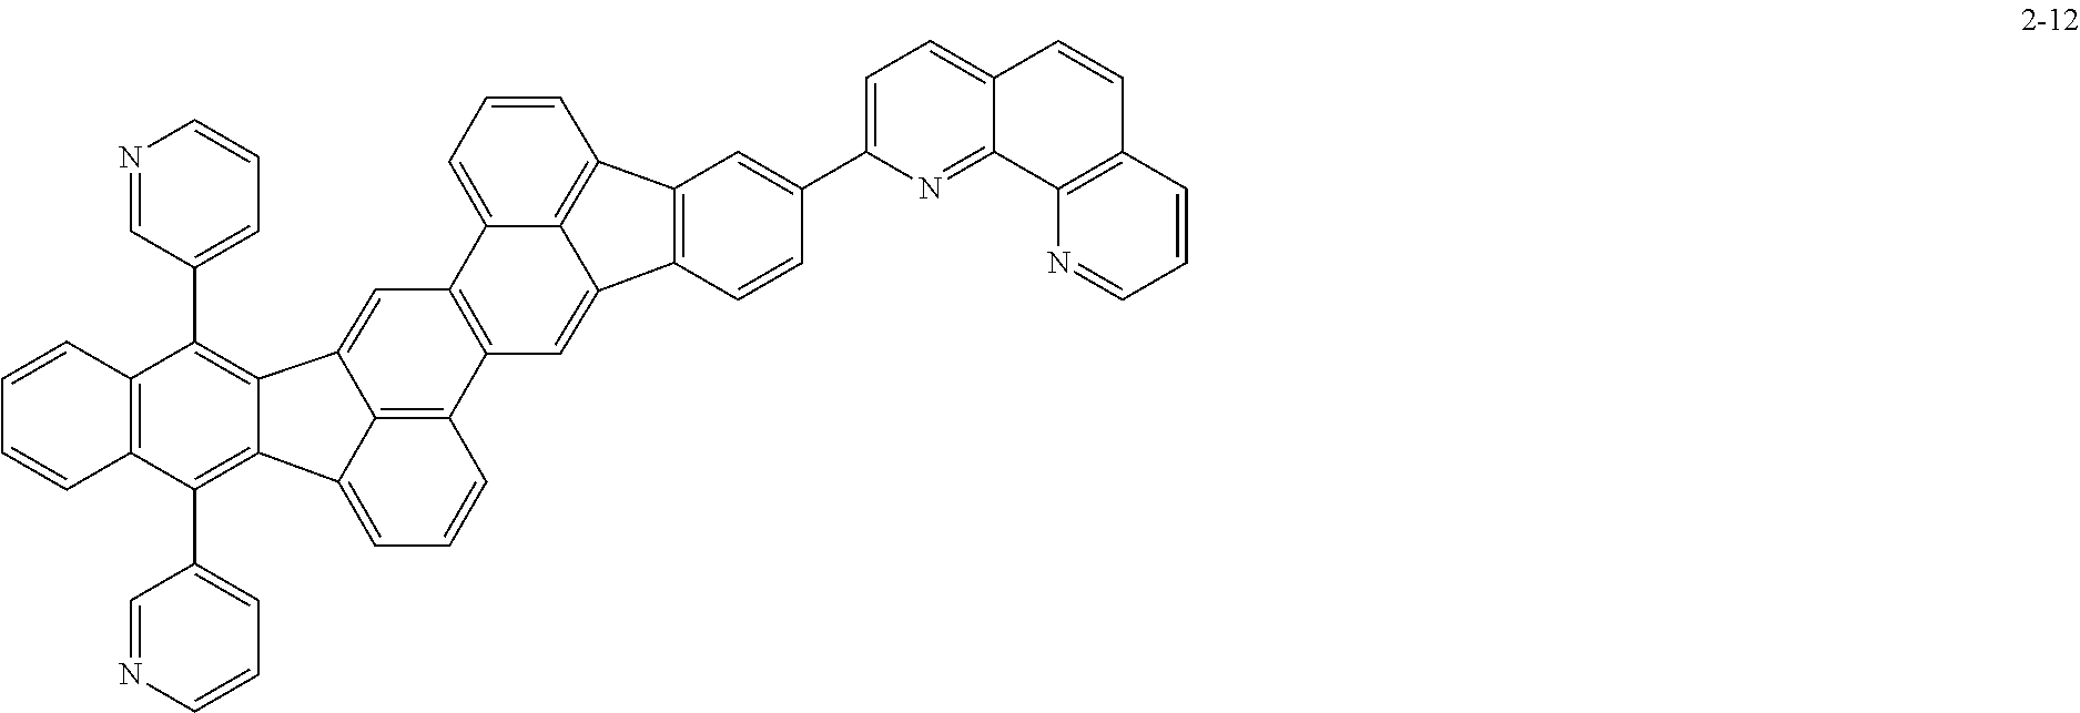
C1=CC2=C(C=C1)C(C1=CC=CN=C1)=C1C(=C2C2=CC=CN=C2)C2=CC3=C(C4=C2C1=CC=C4)C=C1C2=C(C4=C1C3=CC=C4)C=C(C1=CC=C3C(=N1)C1=C(C=C3)C=CC=N1)C=C2
